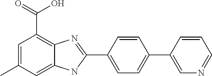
C1=C(C)C=C2C(=C1C(=O)O)N=C(C1=CC=C(C3=CN=CC=C3)C=C1)N2
